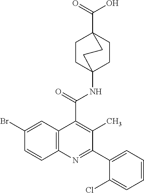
C12=C(C=C(Br)C=C1)C(C(=O)NC13CCC(C(=O)O)(CC1)CC3)=C(C)C(C1=CC=CC=C1Cl)=N2
